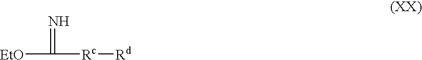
[EtO]C(=N)[Rc][Rd]
